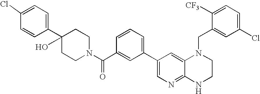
C1(Cl)=CC=C(C2(O)CCN(C(C3=CC(C4=CN=C5C(=C4)N(CC4=CC(Cl)=CC=C4[CF3])CCN5)=CC=C3)=O)CC2)C=C1
